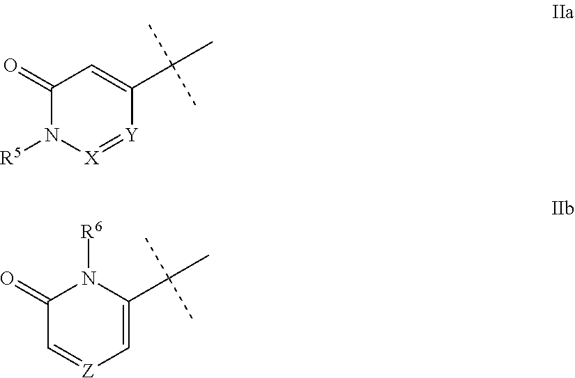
C1(=O)N([R5])[X]=[Y]C(C(C)(C)C)=C1.C1(=O)C=[Z]C=C(C(C)(C)C)N1[R6]
